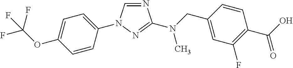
N1=CN(C2=CC=C(OC(F)(F)F)C=C2)N=C1N(CC1=CC(F)=C(C(O)=O)C=C1)C
